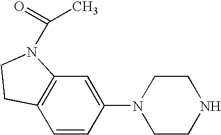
C1CNCCN1C1=CC2=C(C=C1)CCN2C(C)=O
